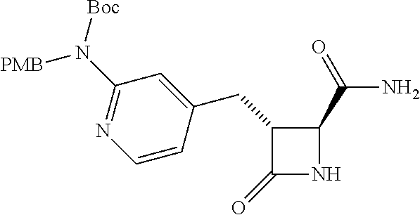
C1(CC2=CC(N([Boc])[PMB])=NC=C2)C(=O)NC1C(=O)N
